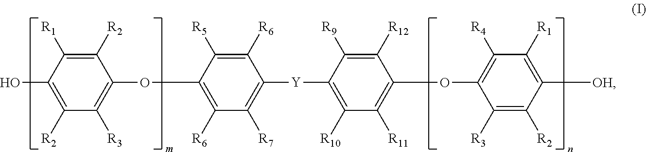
C1([R2])=C([R1])C(O)=C([R2])C([R3])=C1OC1=C([R6])C([R7])=C([Y]C2=C([R10])C([R11])=C(OC3=C([R4])C([R1])=C([OH])C([R2])=C3[R3])C([R12])=C2[R9])C([R6])=C1[R5]
